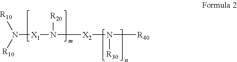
N([X1]N([R20])[X2]N([R30])[R40])([R10])[R10]
